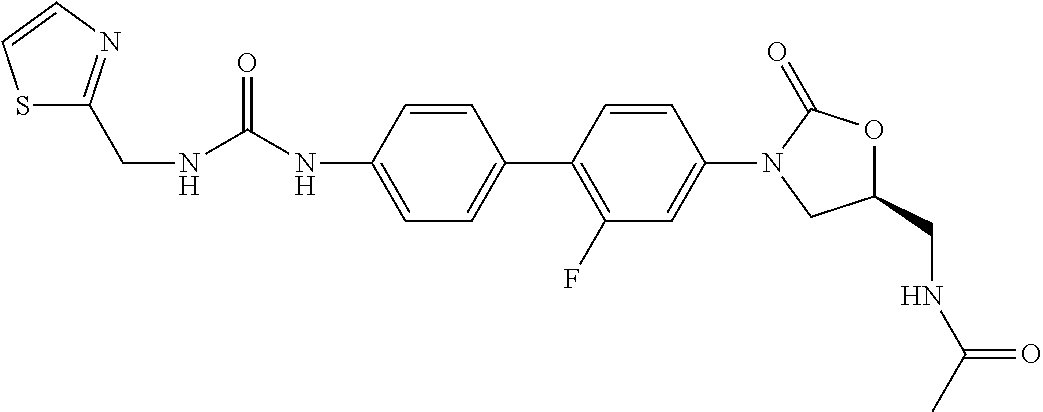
C1=C(NC(=O)NCC2=NC=CS2)C=CC(C2=C(F)C=C(N3CC(CNC(C)=O)OC3=O)C=C2)=C1
